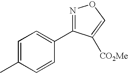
C1=C(C)C=CC(C2=NOC=C2[CO2Me])=C1
